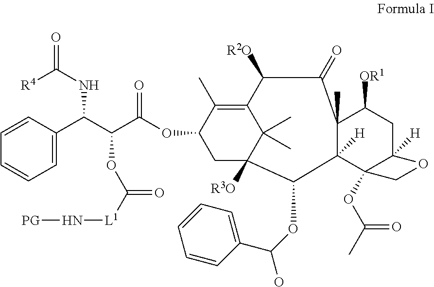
O=C([R4])NC(C(C(OC1CC2([R3O])C(C)(C)C(=C1C)C([R2O])C(=O)C1(C)C([H])(C2OC(O)C2=CC=CC=C2)C2(OC(C)=O)C([H])(CC1[OR1])OC2)=O)OC([L1]N[PG])=O)C1=CC=CC=C1
